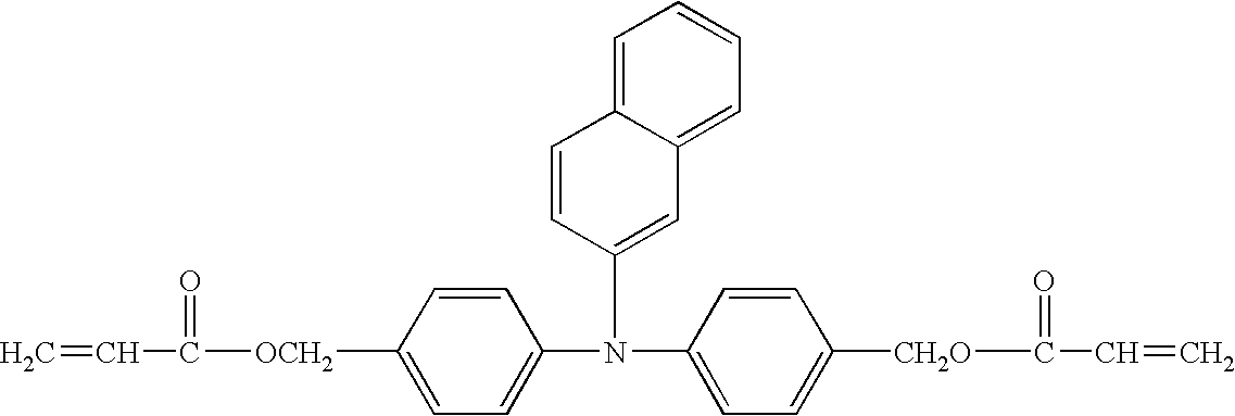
C1=C(N(C2=CC3=CC=CC=C3C=C2)C2=CC=C([CH2O]C(=O)C=C)C=C2)C=CC([OCH2]C(=O)C=C)=C1
